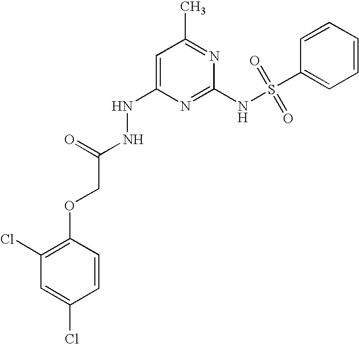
C1=C(NNC(=O)COC2=C(Cl)C=C(Cl)C=C2)N=C(NS(C2=CC=CC=C2)(=O)=O)N=C1C
